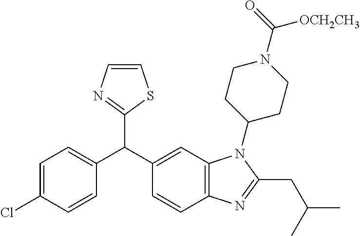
C1=C(Cl)C=CC(C(C2=CC3=C(N=C(CC(C)C)N3C3CCN(C(=O)[OCH2CH3])CC3)C=C2)C2=NC=CS2)=C1
